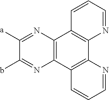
C1([a])=NC2=C(N=C1b)C1=C(C3=C2C=CC=N3)N=CC=C1
